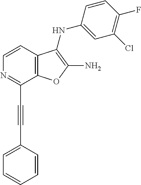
C1(C#CC2=CC=CC=C2)=NC=CC2=C1OC(N)=C2NC1=CC(Cl)=C(F)C=C1
